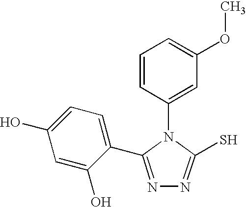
C1(N2C(S)=NN=C2C2=CC=C(O)C=C2O)=CC(OC)=CC=C1
